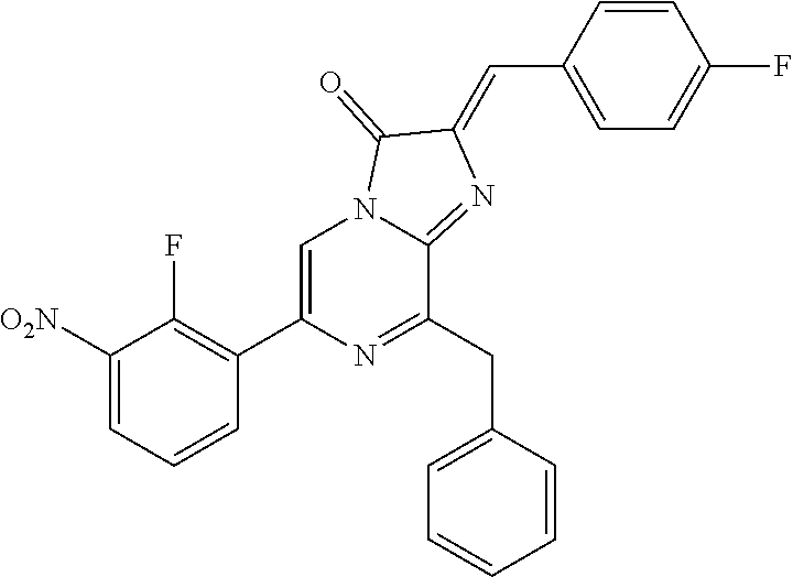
C1([O2N])=CC=CC(C2=CN3C(=NC(=CC4=CC=C(F)C=C4)C3=O)C(CC3=CC=CC=C3)=N2)=C1F
